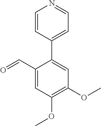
C1(C=O)=CC(OC)=C(OC)C=C1C1=CC=NC=C1
